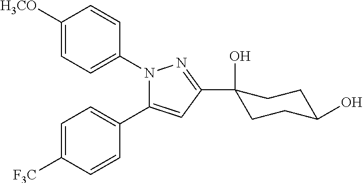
C1=C([F3C])C=CC(C2=CC(C3(O)CCC(O)CC3)=NN2C2=CC=C([H3CO])C=C2)=C1
